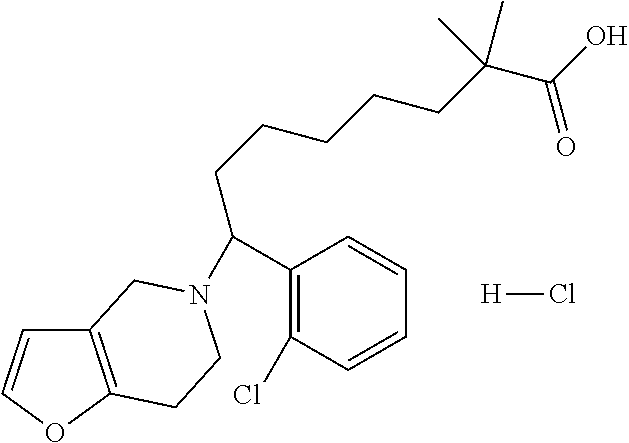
C12=C(OC=C1)CCN(C(C1=C(Cl)C=CC=C1)CCCCCC(C(O)=O)(C)C)C2.[H]Cl
